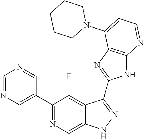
C1=NC=C(C2=NC=C3C(=C2F)C(C2=NC4=C(N2)N=CC=C4N2CCCCC2)=NN3)C=N1
